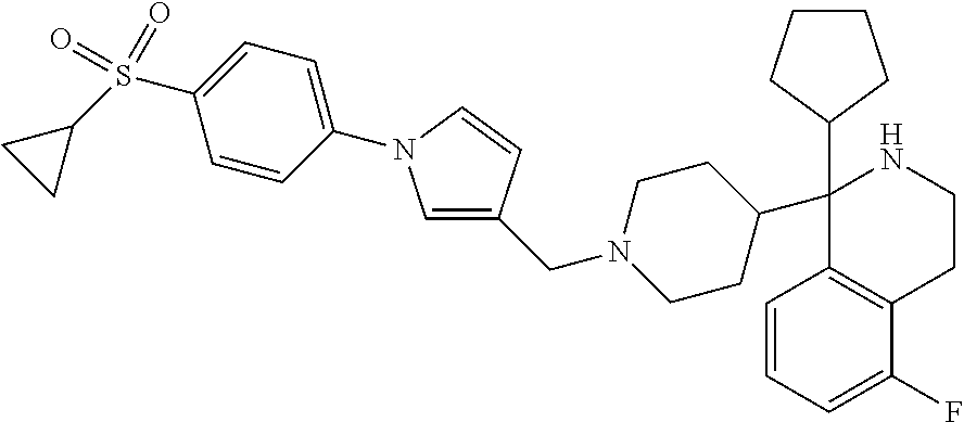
C1(C2CCN(CC3=CN(C4=CC=C(S(C5CC5)(=O)=O)C=C4)C=C3)CC2)(C2CCCC2)C2=C(C(F)=CC=C2)CCN1
